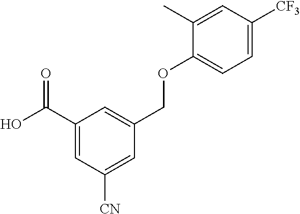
C1(C(O)=O)=CC([CN])=CC(COC2=CC=C([CF3])C=C2C)=C1
